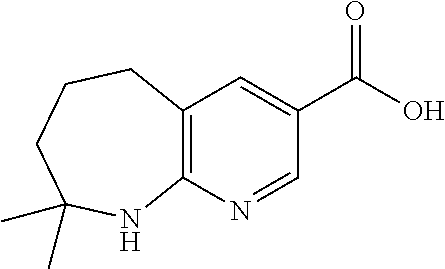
C12=C(C=C(C(O)=O)C=N1)CCCC(C)(C)N2
